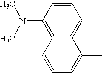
C12=C(N(C)C)C=CC=C1C(C)=CC=C2
